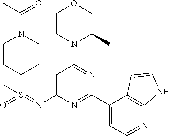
C1=C(N=S(=O)(C2CCN(C(C)=O)CC2)C)N=C(C2=CC=NC3=C2C=CN3)N=C1N1C(C)COCC1
